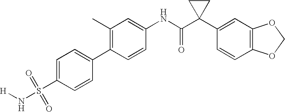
C1(NC(C2(C3=CC4=C(C=C3)OCO4)CC2)=O)=CC(C)=C(C2=CC=C(S(N[H])(=O)=O)C=C2)C=C1
